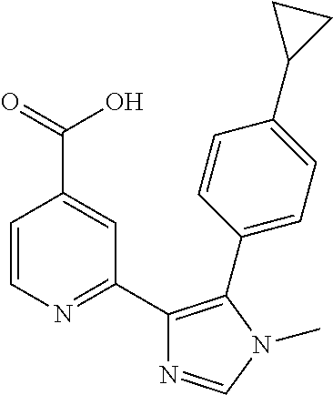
C1=CN=C(C2=C(C3=CC=C(C4CC4)C=C3)N(C)C=N2)C=C1C(=O)O
